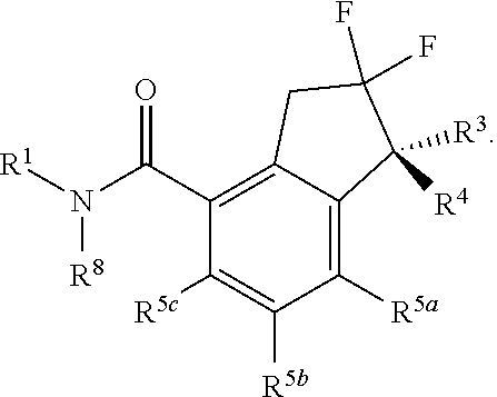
C1(C(N([R1])[R8])=O)=C2C(=C([R5a])C([R5b])=C1[R5c])C([R3])([R4])C(F)(F)C2
